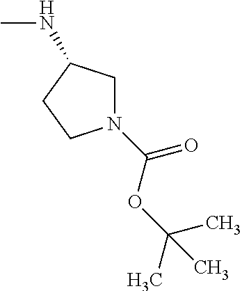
N1(C(OC(C)(C)C)=O)CC(NC)CC1
